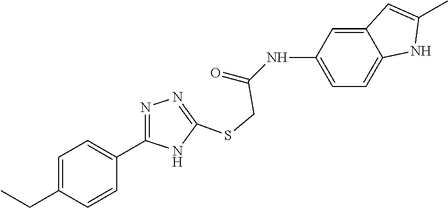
C1=C(NC(=O)CSC2=NN=C(C3=CC=C(CC)C=C3)N2)C=C2C(=C1)NC(C)=C2
